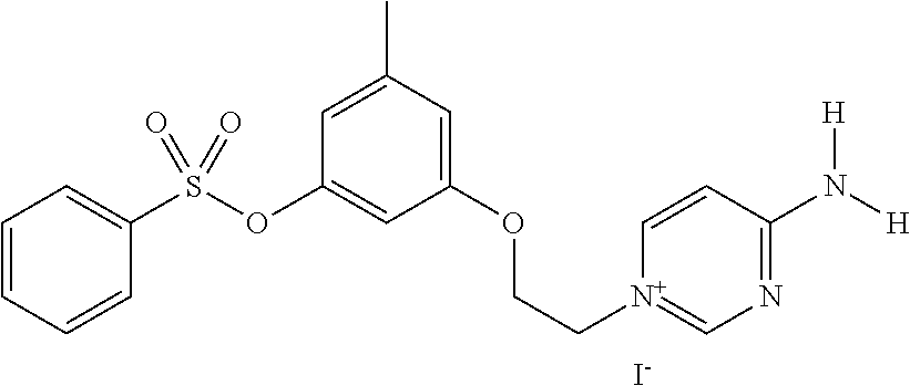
C1=CC=CC(S(OC2=CC(OCC[N+]3=CN=C(N([H])[H])C=C3)=CC(C)=C2)(=O)=O)=C1.[I-]
